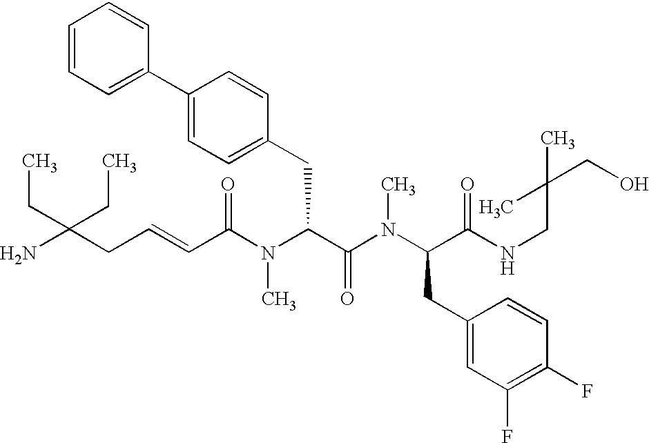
NC(CC=CC(N(C(C(N(C(CC1=CC(F)=C(F)C=C1)C(NCC(CO)(C)C)=O)C)=O)CC1=CC=C(C2=CC=CC=C2)C=C1)C)=O)(CC)CC
